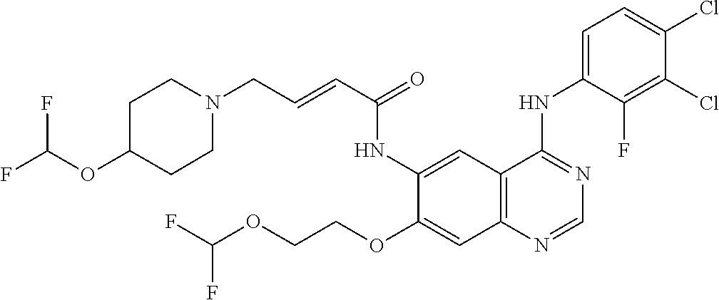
C12=C(N=CN=C1NC1=CC=C(Cl)C(Cl)=C1F)C=C(OCCOC(F)F)C(NC(C=CCN1CCC(OC(F)F)CC1)=O)=C2
